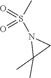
CS(N1C(C)(C)C1)(=O)=O
